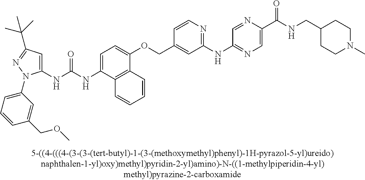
N(C(NC1=CC(C(C)(C)C)=NN1C1=CC=CC(COC)=C1)=O)C1=CC=C(OCC2=CC(NC3=NC=C(C(NCC4CCN(C)CC4)=O)N=C3)=NC=C2)C2=C1C=CC=C2
